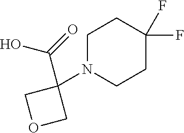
C1N(C2(C(=O)O)COC2)CCC(F)(F)C1
